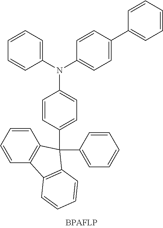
C1(N(C2=CC=C(C3=CC=CC=C3)C=C2)C2=CC=C(C3(C4=CC=CC=C4)C4=C(C=CC=C4)C4=C3C=CC=C4)C=C2)=CC=CC=C1
